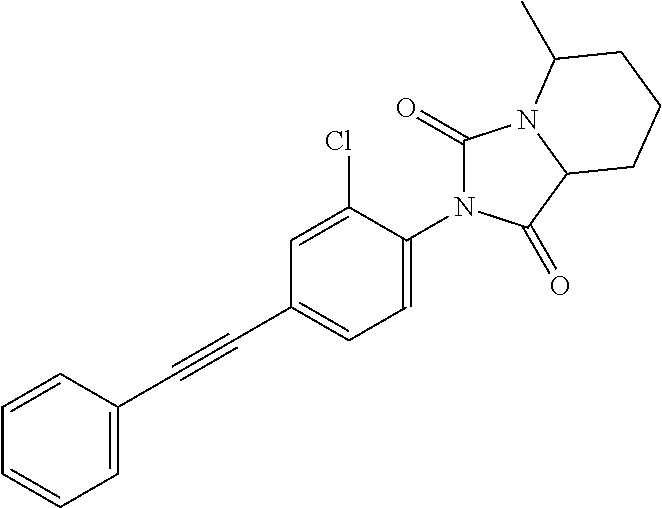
C1=CC=CC(C#CC2=CC=C(N3C(=O)N4C(C3=O)CCCC4C)C(Cl)=C2)=C1
